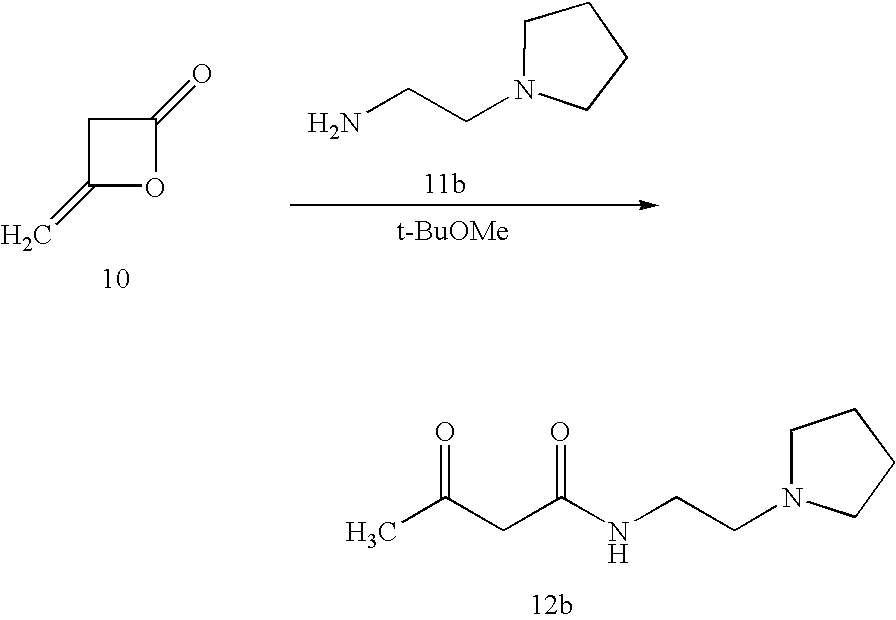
C1C(=C)OC1=O.NCCN1CCCC1.[t-BuOMe].CC(CC(NCCN1CCCC1)=O)=O
